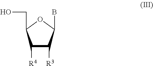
BC1C([R3])C([R4])C(CO)O1
